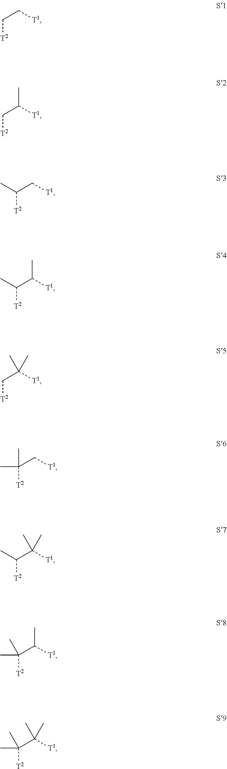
C([T2])C[T1].C([T2])C([T1])C.C([T2])(C[T1])C.C([T2])(C([T1])C)C.C([T2])C([T1])(C)C.C([T2])(C[T1])(C)C.C([T2])(C([T1])(C)C)C.C([T2])(C([T1])C)(C)C.C([T2])(C([T1])(C)C)(C)C
